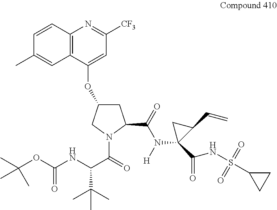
C12=C(C(OC3CC(C(N(C4(C(NS(C5CC5)(=O)=O)=O)C(C=C)C4)[H])=O)N(C(=O)C(NC(OC(C)(C)C)=O)C(C)(C)C)C3)=CC([CF3])=N1)C=C(C)C=C2
